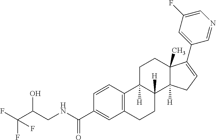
C12=C(C=CC(C(NCC(C(F)(F)F)O)=O)=C1)C1([H])C([H])(CC2)C2([H])C(C)(CC1)C(C1=CC(F)=CN=C1)=CC2
